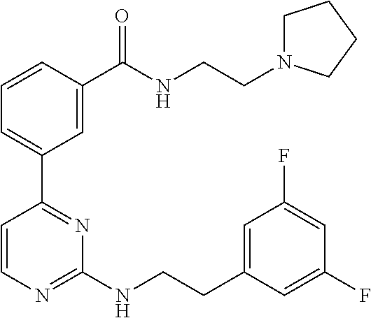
C1=CC(C(NCCN2CCCC2)=O)=CC(C2=NC(NCCC3=CC(F)=CC(F)=C3)=NC=C2)=C1
